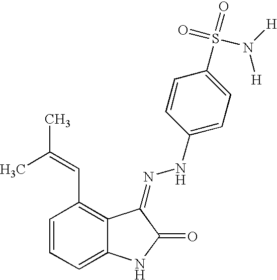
C1=CC=C2C(=C1C=C(C)C)C(=NNC1=CC=C(S(=O)(=O)N([H])[H])C=C1)C(=O)N2
